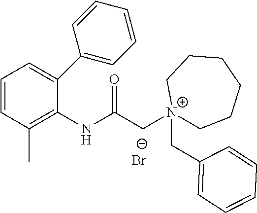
[Br-].C1=CC(C)=C(NC(C[N+]2(CC3=CC=CC=C3)CCCCCC2)=O)C(C2=CC=CC=C2)=C1
